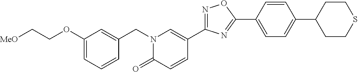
[MeO]CCOC1=CC=CC(CN2C(=O)C=CC(C3=NOC(C4=CC=C(C5CCSCC5)C=C4)=N3)=C2)=C1
